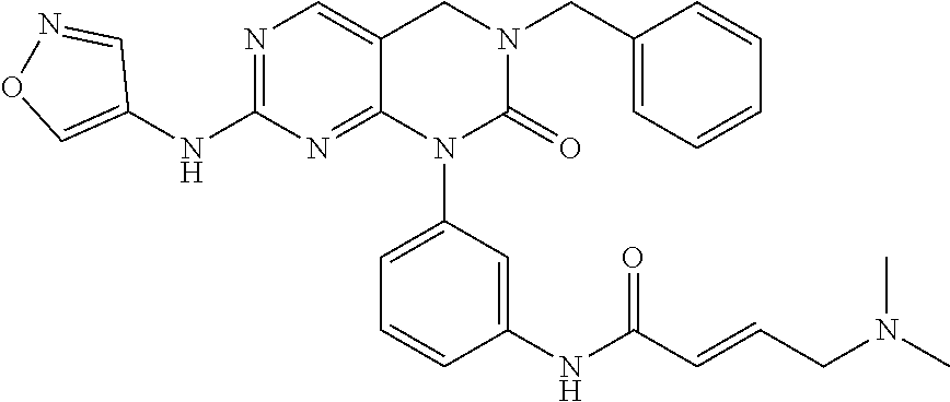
C1(CN2CC3=CN=C(NC4=CON=C4)N=C3N(C3=CC=CC(NC(C=CCN(C)C)=O)=C3)C2=O)=CC=CC=C1
